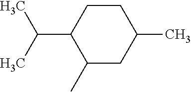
C(C1C(C)CC(C)CC1)(C)C
